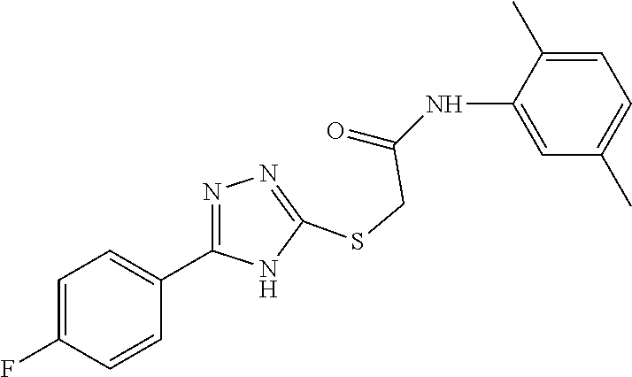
C1=C(NC(=O)CSC2=NN=C(C3=CC=C(F)C=C3)N2)C(C)=CC=C1C
